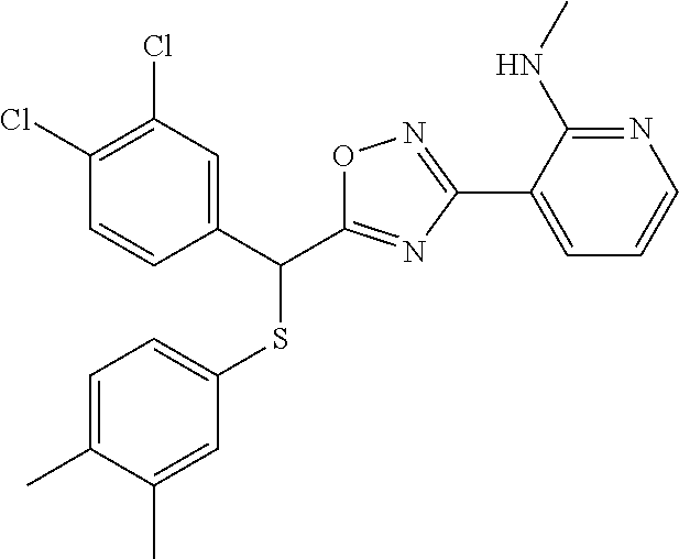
C1=C(C)C(C)=CC(SC(C2=CC(Cl)=C(Cl)C=C2)C2=NC(C3=CC=CN=C3NC)=NO2)=C1
